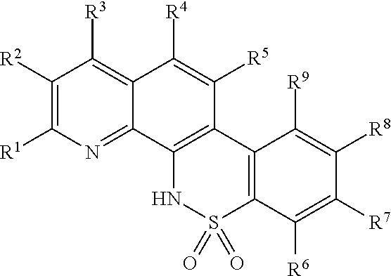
C1([R2])=C([R1])N=C2C(=C1[R3])C([R4])=C([R5])C1=C2NS(=O)(=O)C2=C1C([R9])=C([R8])C([R7])=C2[R6]
